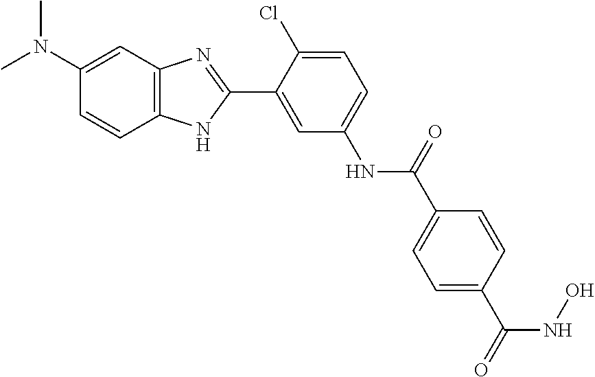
N(C1=CC=C(Cl)C(C2=NC3=C(N2)C=CC(N(C)C)=C3)=C1)C(=O)C1=CC=C(C(=O)NO)C=C1
